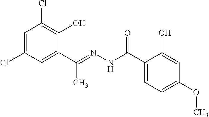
C1=C(Cl)C=C(C(=NNC(C2=CC=C(OC)C=C2O)=O)C)C(O)=C1Cl
